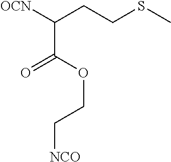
[OCN]C(CCSC)C(OCC[NCO])=O
